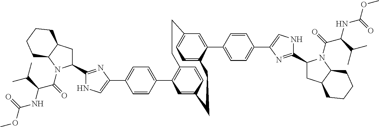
C1(C2=CC=C(C3=CNC(C4CC5C(N4C(C(NC(OC)=O)C(C)C)=O)CCCC5)=N3)C=C2)=C2C=CC(=C1)CCC1=CC=C(C=C1C1=CC=C(C3=CNC(C4CC5C(N4C(C(NC(OC)=O)C(C)C)=O)CCCC5)=N3)C=C1)CC2
